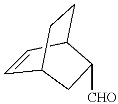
C1=CC2CCC1C([CHO])C2
